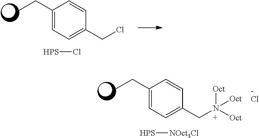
CCC1=CC=C(CCl)C=C1.[HPS]Cl.CCC1=CC=C(CN([Oct])([Oct])[Oct])C=C1.[HPS][NOct3Cl].Cl
